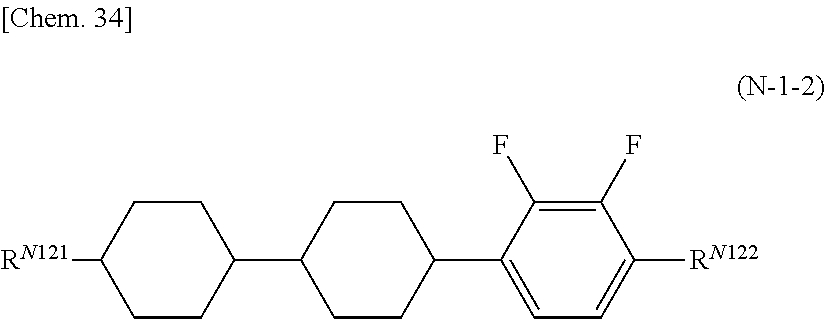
C1(F)=C(F)C(C2CCC(C3CCC([RN121])CC3)CC2)=CC=C1[RN122]
